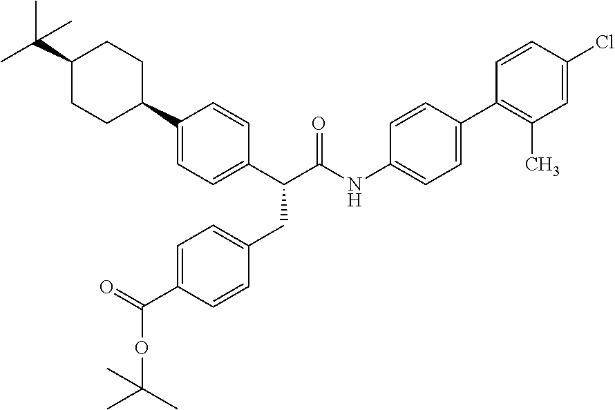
C1(C2CCC(C(C)(C)C)CC2)=CC=C(C(C(NC2=CC=C(C3=C(C)C=C(Cl)C=C3)C=C2)=O)CC2=CC=C(C(=O)OC(C)(C)C)C=C2)C=C1
